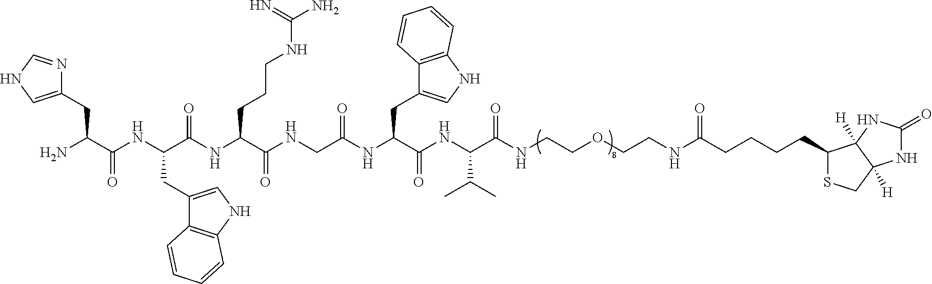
C1(=O)NC2([H])C([H])(N1)C(CCCCC(NCCOCCNC(=O)C(NC(C(NC(CNC(C(NC(C(NC(C(N)CC1=CNC=N1)=O)CC1=CNC3=C1C=CC=C3)=O)CCCNC(N)=N)=O)=O)CC1=CNC3=C1C=CC=C3)=O)C(C)C)=O)SC2
